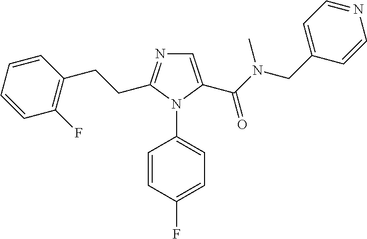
C1=C(C(N(CC2=CC=NC=C2)C)=O)N(C2=CC=C(F)C=C2)C(CCC2=C(F)C=CC=C2)=N1
